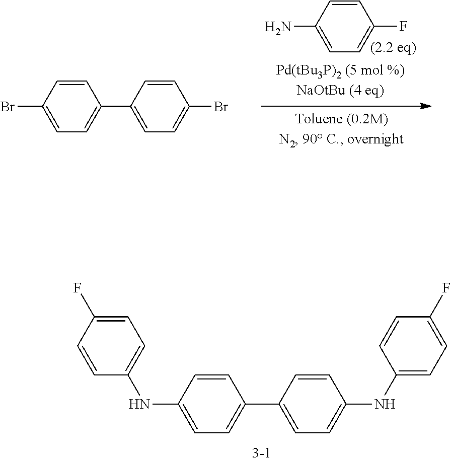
C1=CC(N)=CC=C1F.C1=CC(Br)=CC=C1C1=CC=C(Br)C=C1.C1=CC(NC2=CC=C(F)C=C2)=CC=C1C1=CC=C(NC2=CC=C(F)C=C2)C=C1
